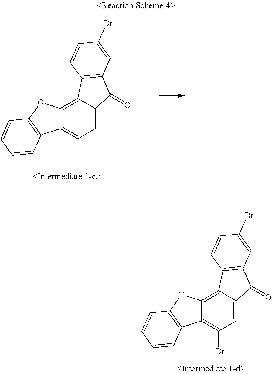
C12=C3C(=C(Br)C=C1C(=O)C1=C2C=CC(Br)=C1)C1=C(O3)C=CC=C1.C12=C3C(=CC=C1C(=O)C1=C2C=CC(Br)=C1)C1=C(O3)C=CC=C1
